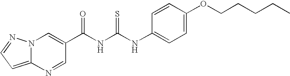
N(C(NC(=O)C1=CN2C(=CC=N2)N=C1)=S)C1=CC=C(OCCCCC)C=C1
